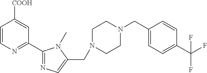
C1=CN=C(C2=NC=C(CN3CCN(CC4=CC=C(C(F)(F)F)C=C4)CC3)N2C)C=C1[COOH]
